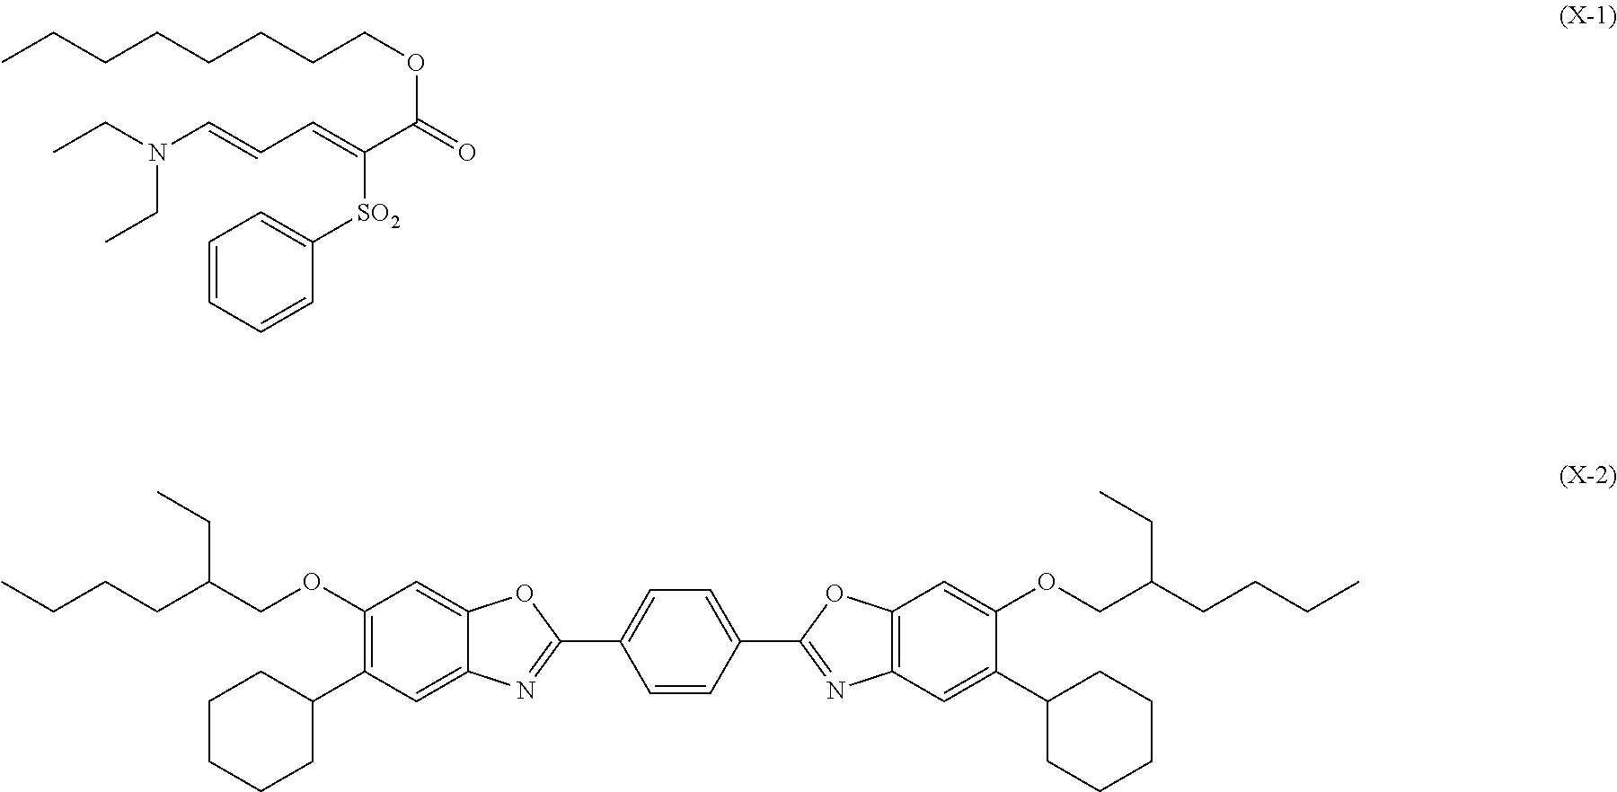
C1=CC=CC([SO2]C(=CC=CN(CC)CC)C(=O)OCCCCCCCC)=C1.CCCCC(COC1=C(C2CCCCC2)C=C2C(=C1)OC(C1=CC=C(C3=NC4=C(O3)C=C(OCC(CCCC)CC)C(C3CCCCC3)=C4)C=C1)=N2)CC
